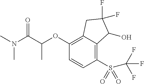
C1(OC(C(N(C)C)=O)C)=C2C(=C(S(=O)(=O)C(F)(F)F)C=C1)C(O)C(F)(F)C2
